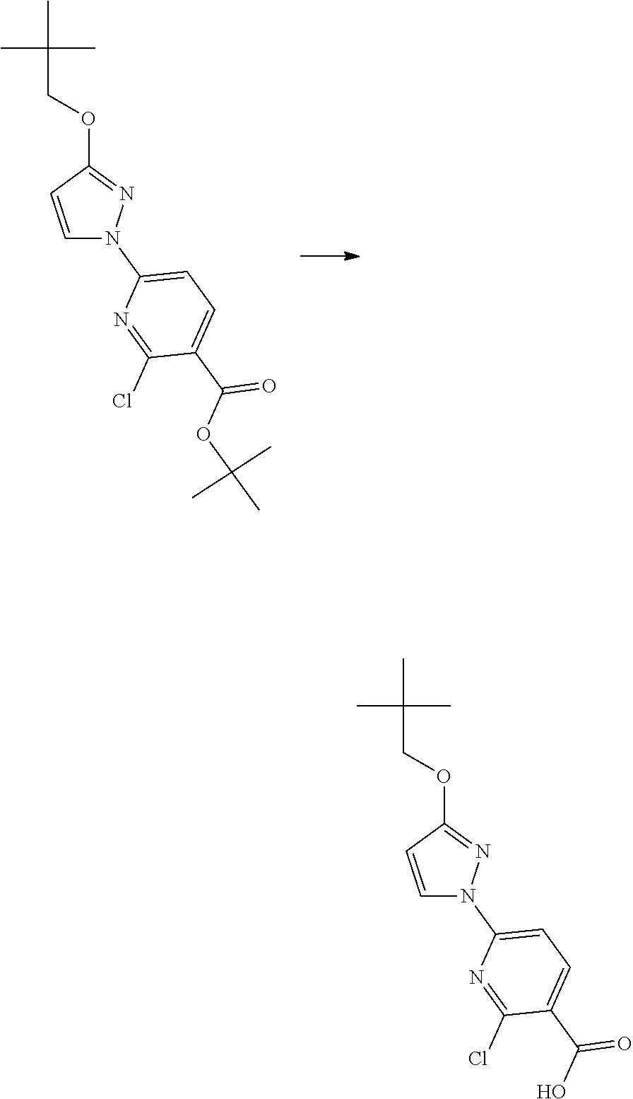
C1=CC(OCC(C)(C)C)=NN1C1=CC=C(C(OC(C)(C)C)=O)C(Cl)=N1.C1=CC(OCC(C)(C)C)=NN1C1=CC=C(C(O)=O)C(Cl)=N1
